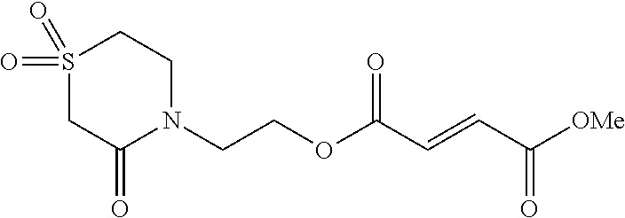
[OMe]C(C=CC(OCCN1C(=O)CS(=O)(=O)CC1)=O)=O
